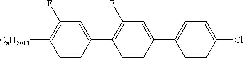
C1([CnH2n+1])=C(F)C=C(C2=C(F)C=C(C3=CC=C(Cl)C=C3)C=C2)C=C1
